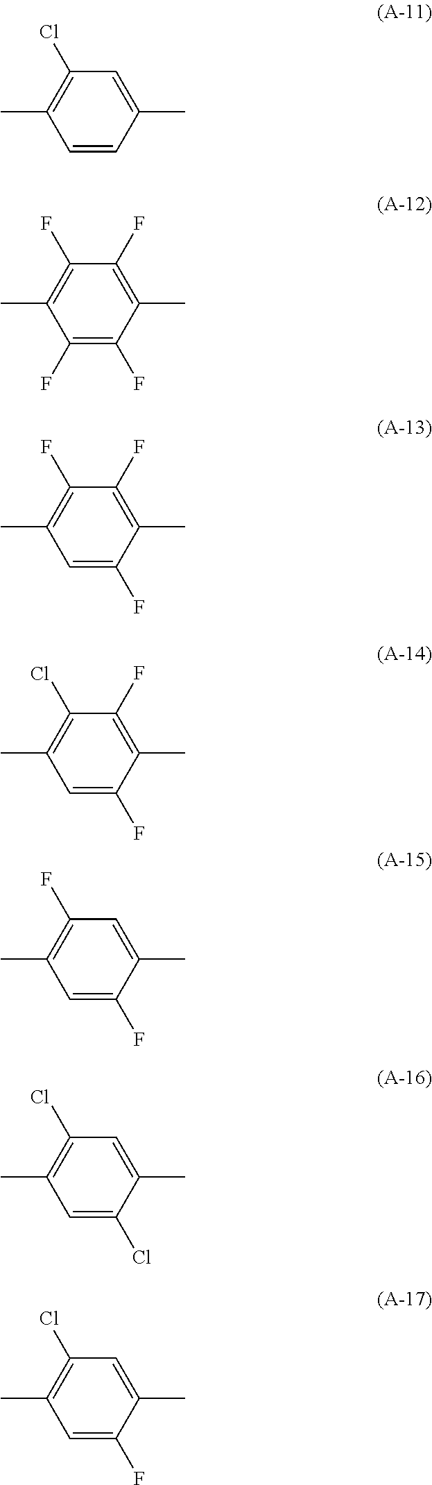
C1=CC(C)=CC(Cl)=C1C.C1(F)=C(F)C(C)=C(F)C(F)=C1C.C1=C(F)C(C)=C(F)C(F)=C1C.C1=C(F)C(C)=C(F)C(Cl)=C1C.C1=C(F)C(C)=CC(F)=C1C.C1=C(Cl)C(C)=CC(Cl)=C1C.C1=C(F)C(C)=CC(Cl)=C1C
